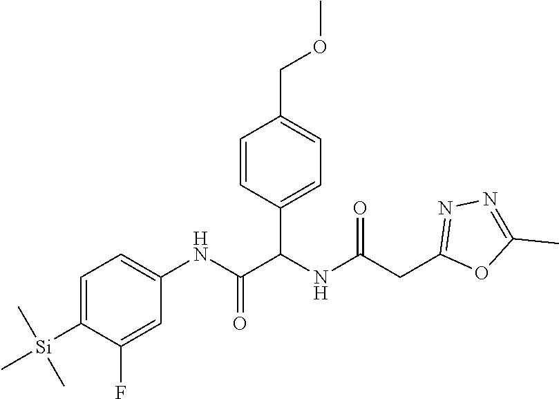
C1=C([Si](C)(C)C)C(F)=CC(NC(C(NC(CC2=NN=C(C)O2)=O)C2=CC=C(COC)C=C2)=O)=C1
